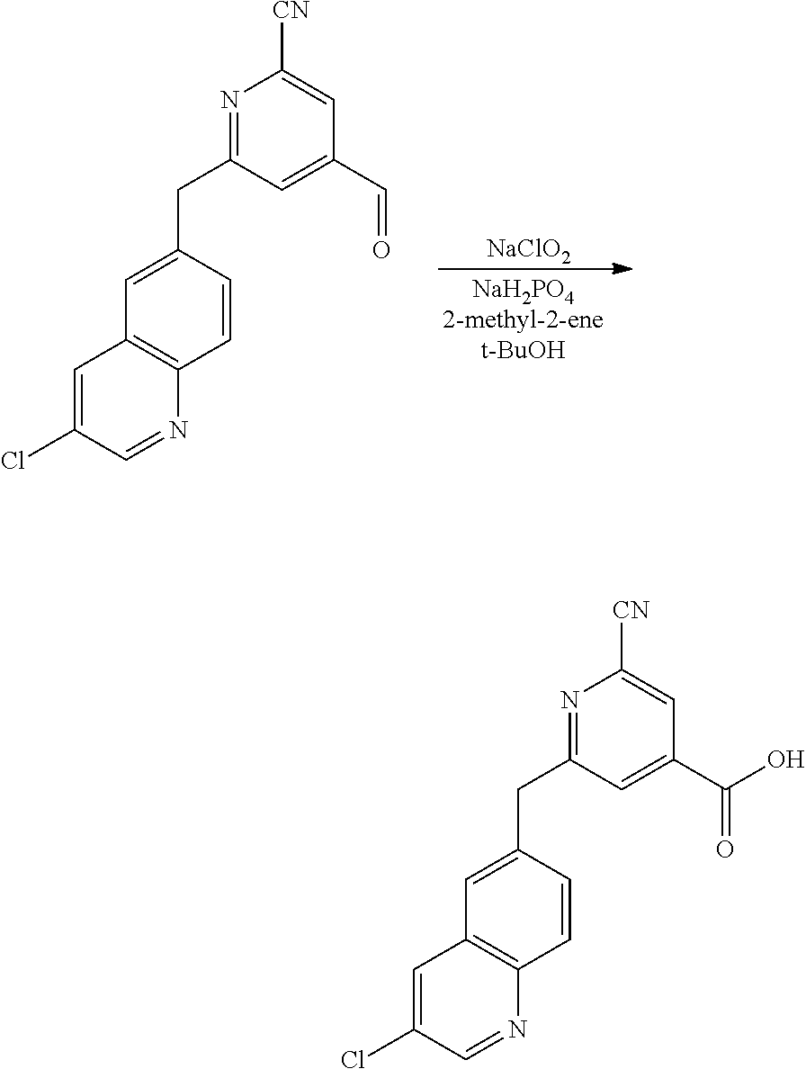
C1=C(CC2=NC([CN])=CC(C=O)=C2)C=CC2=C1C=C(Cl)C=N2.[NaClO2].C1=C(CC2=NC([CN])=CC(C(=O)O)=C2)C=CC2=C1C=C(Cl)C=N2
